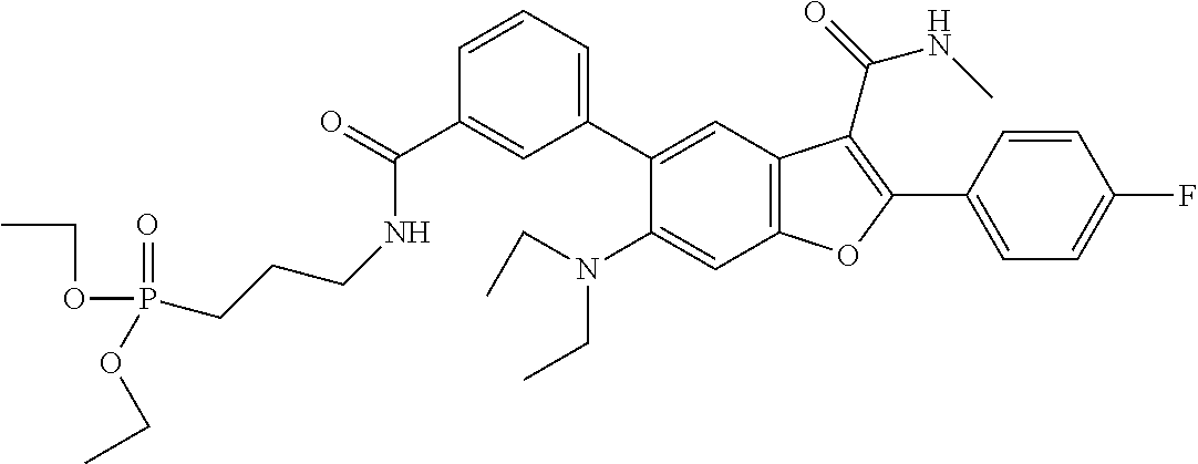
C1(C(=O)NCCCP(OCC)(=O)OCC)=CC(C2=CC3=C(C=C2N(CC)CC)OC(C2=CC=C(F)C=C2)=C3C(=O)NC)=CC=C1
